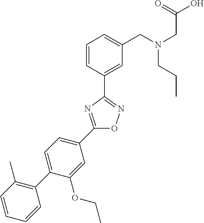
C1=CC(C2=NOC(C3=CC=C(C4=C(C)C=CC=C4)C(OCC)=C3)=N2)=CC(CN(CC(O)=O)CCC)=C1
